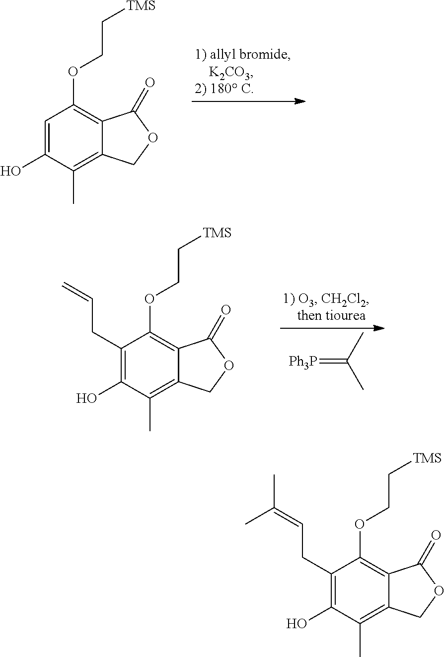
C1=C(O)C(C)=C2C(=C1OCC[TMS])C(=O)OC2.C1(CC=C)=C(O)C(C)=C2C(=C1OCC[TMS])C(=O)OC2.[Ph3P]=C(C)C.C1(CC=C(C)C)=C(O)C(C)=C2C(=C1OCC[TMS])C(=O)OC2
